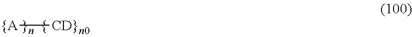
[{A][CD}n0]
